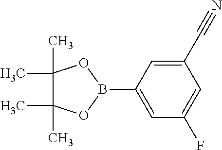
C1(C#N)=CC(B2OC(C)(C)C(C)(C)O2)=CC(F)=C1
